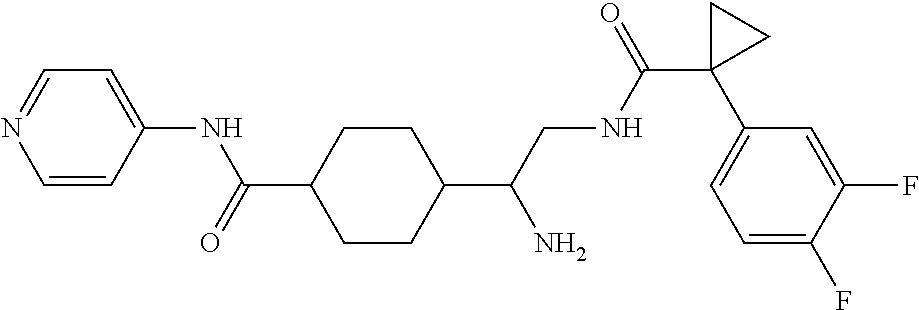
C1(C(CNC(C2(C3=CC=C(F)C(F)=C3)CC2)=O)N)CCC(C(=O)NC2=CC=NC=C2)CC1
